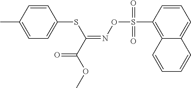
C1=C(C)C=CC(SC(=NOS(C2=C3C(=CC=C2)C=CC=C3)(=O)=O)C(OC)=O)=C1
